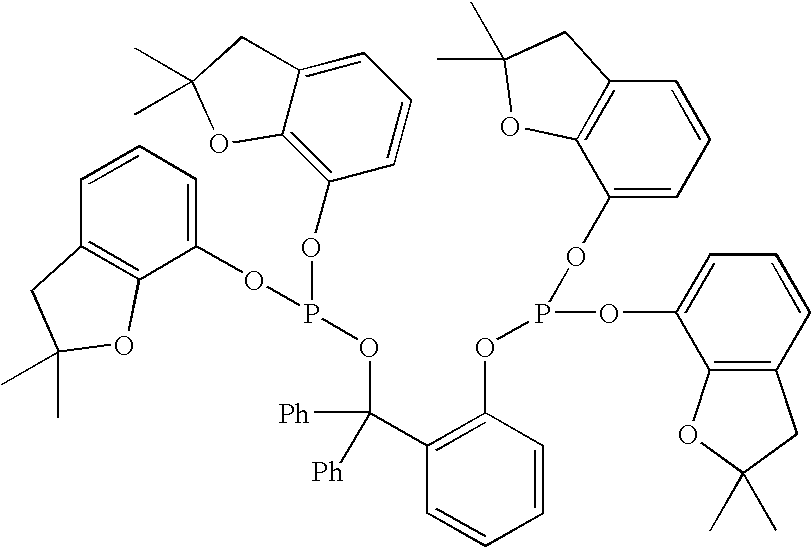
C1=CC=C(OP(OC2=C3C(=CC=C2)CC(C)(C)O3)OC(C2=C(OP(OC3=CC=CC4=C3OC(C)(C)C4)OC3=CC=CC4=C3OC(C)(C)C4)C=CC=C2)([Ph])[Ph])C2=C1CC(C)(C)O2
